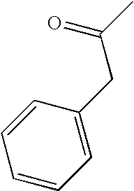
C1=CC(CC(=O)C)=CC=C1
